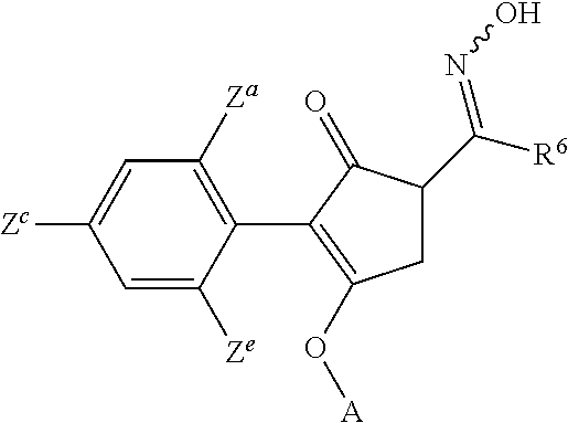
C1=C([Zc])C=C([Ze])C(C2=C(O[A])CC(C([R6])=NO)C2=O)=C1[Za]
